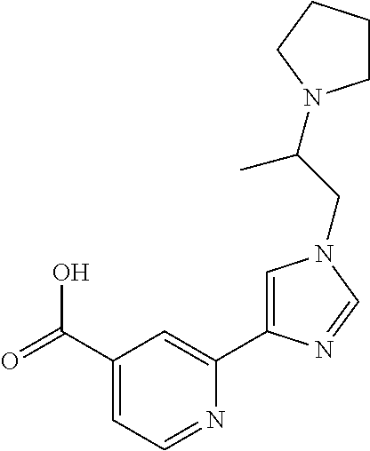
C1(C(=O)O)=CC=NC(C2=CN(CC(N3CCCC3)C)C=N2)=C1
